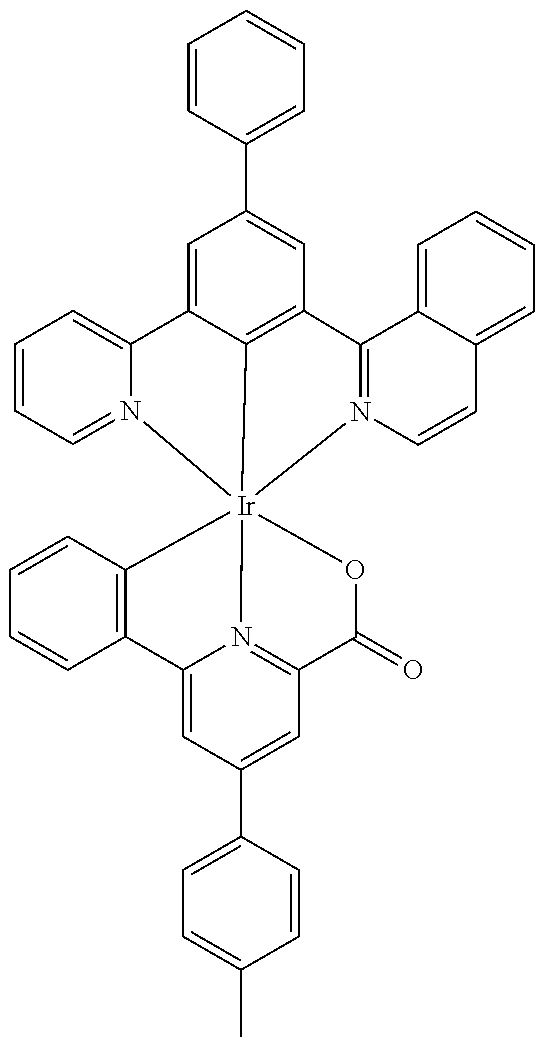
C1=CC2=C(C=C1)C1=CC(C3=CC=C(C)C=C3)=CC3=N1[Ir]214(OC3=O)N2=CC=CC=C2C2=CC(C3=CC=CC=C3)=CC(=C12)C1=N4C=CC2=CC=CC=C21
